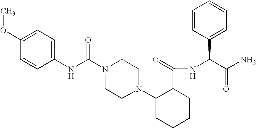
C(N1CCN(C2CCCCC2C(NC(C(N)=O)C2=CC=CC=C2)=O)CC1)(=O)NC1=CC=C(OC)C=C1
